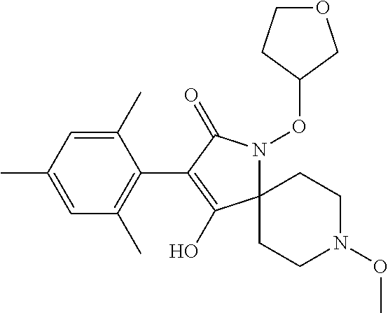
C12(N(OC3CCOC3)C(=O)C(C3=C(C)C=C(C)C=C3C)=C1O)CCN(OC)CC2
